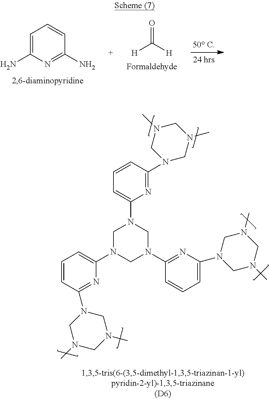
C1=CC(N2CN(C)CN(C)C2)=NC(N2CN(C3=CC=CC(N4CN(C)CN(C)C4)=N3)CN(C3=NC(N4CN(C)CN(C)C4)=CC=C3)C2)=C1.[H]C([H])=O.C1=C(N)N=C(N)C=C1
